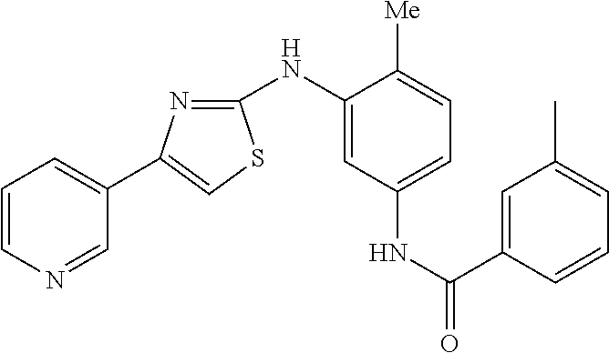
C1=CN=CC(C2=CSC(NC3=CC(NC(C4=CC(C)=CC=C4)=O)=CC=C3[Me])=N2)=C1
